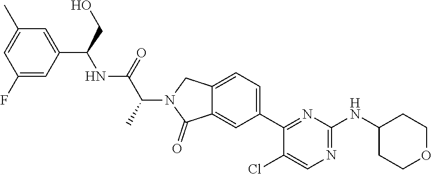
C12=CC(C3=NC(NC4CCOCC4)=NC=C3Cl)=CC=C1CN(C(C(NC(C1=CC(C)=CC(F)=C1)CO)=O)C)C2=O
